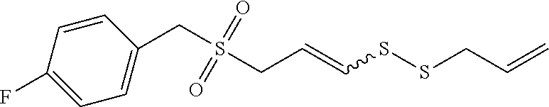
C1=CC(F)=CC=C1CS(CC=CSSCC=C)(=O)=O
